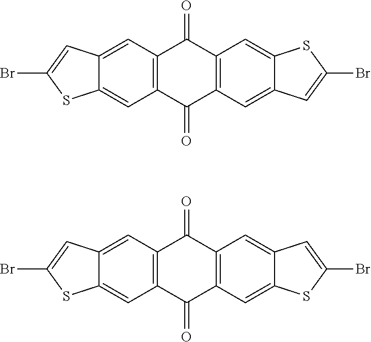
C1(=O)C2=C(C(=O)C3=C1C=C1C(=C3)C=C(Br)S1)C=C1C(=C2)C=C(Br)S1.C1(=O)C2=C(C(=O)C3=C1C=C1C(=C3)SC(Br)=C1)C=C1C(=C2)C=C(Br)S1
